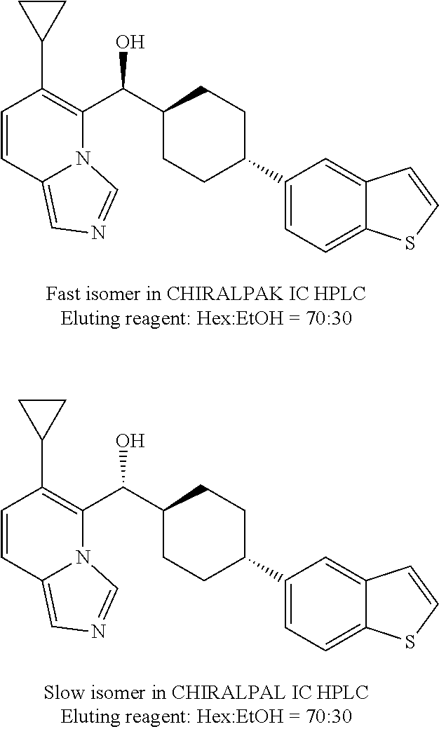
C1=CC2=CN=CN2C(C(C2CCC(C3=CC=C4C(=C3)C=CS4)CC2)O)=C1C1CC1.C1=CC2=CN=CN2C(C(C2CCC(C3=CC=C4C(=C3)C=CS4)CC2)O)=C1C1CC1
